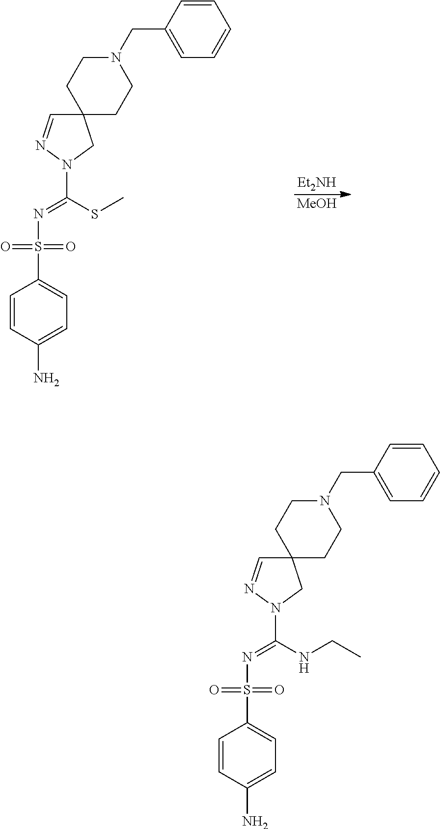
C1=CC(N)=CC=C1S(N=C(N1N=CC2(C1)CCN(CC1=CC=CC=C1)CC2)SC)(=O)=O.[Et2NH].[MeOH].C1=CC(N)=CC=C1S(N=C(N1N=CC2(C1)CCN(CC1=CC=CC=C1)CC2)NCC)(=O)=O
